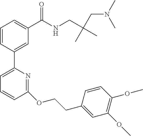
C1=CC(C2=CC=CC(OCCC3=CC(OC)=C(OC)C=C3)=N2)=CC(C(NCC(C)(C)CN(C)C)=O)=C1
